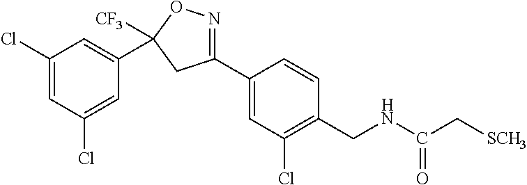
C1(Cl)=CC(C2([CF3])ON=C(C3=CC(Cl)=C(CNC(C[SCH3])=O)C=C3)C2)=CC(Cl)=C1
